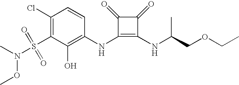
C1(Cl)=C(S(=O)(N(OC)C)=O)C(O)=C(NC2=C(NC(COCC)C)C(=O)C2=O)C=C1
